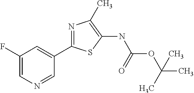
C1(C2=NC(C)=C(NC(OC(C)(C)C)=O)S2)=CC(F)=CN=C1
